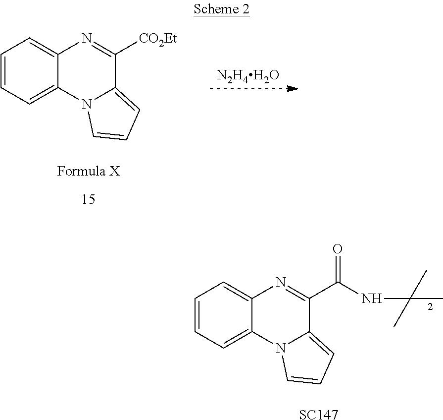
C1=CC=C2C(=C1)N=C([CO2Et])C1=CC=CN21.[N2H4H2O].C1=CC=C2C(=C1)N=C(C(NC(C)(C)C)=O)C1=CC=CN21.[SC147]
